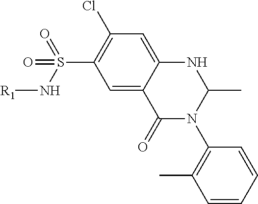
C1=CC=CC(N2C(C)NC3=CC(Cl)=C(S(=O)(=O)N[R1])C=C3C2=O)=C1C
